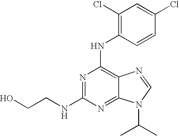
OCCNC1=NC(NC2=C(Cl)C=C(Cl)C=C2)=C2C(=N1)N(C(C)C)C=N2
